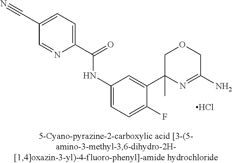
C1(C(=O)NC2=CC=C(F)C(C3(C)N=C(N)COC3)=C2)=CC=C(C#N)C=N1.Cl
